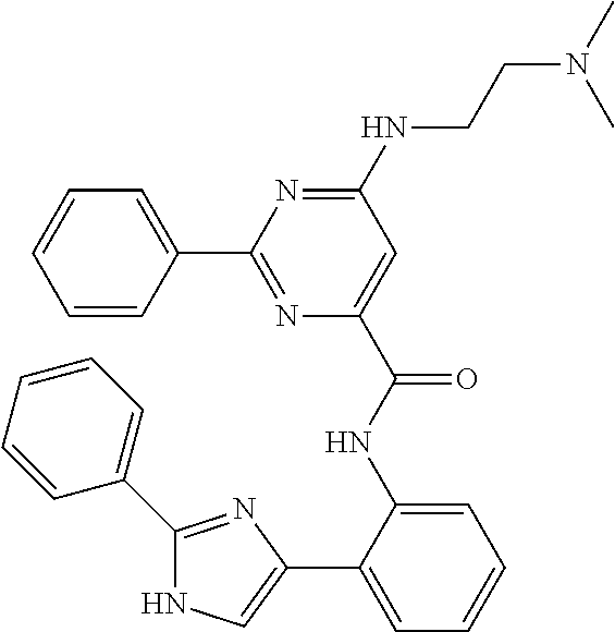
C1=CC=CC(C2=NC(C(NC3=CC=CC=C3C3=CNC(C4=CC=CC=C4)=N3)=O)=CC(NCCN(C)C)=N2)=C1
